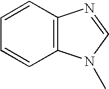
C12=C(N(C)C=N1)C=CC=C2
